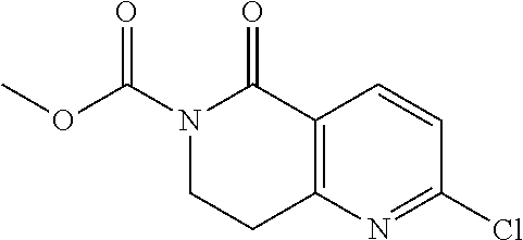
ClC1=NC2=C(C=C1)C(=O)N(C(OC)=O)CC2
